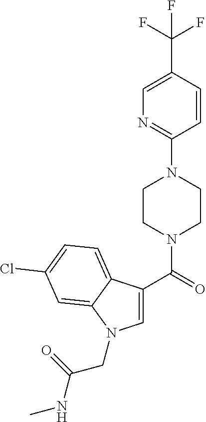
C1=C(C(=O)N2CCN(C3=NC=C(C(F)(F)F)C=C3)CC2)C2=CC=C(Cl)C=C2N1CC(NC)=O
